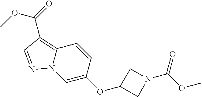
C1=C(OC2CN(C(OC)=O)C2)C=CC2=C(C(=O)OC)C=NN12
